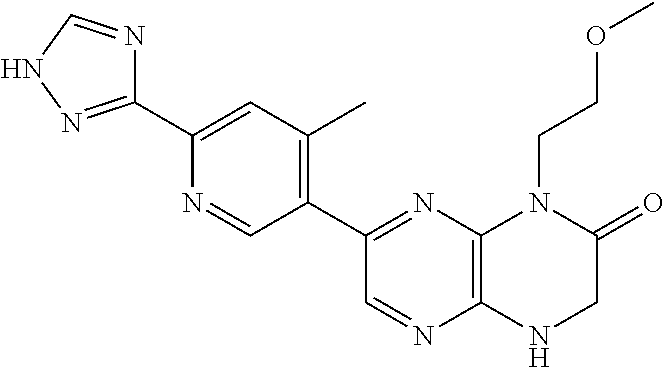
C1(C2=NC3=C(N=C2)NCC(=O)N3CCOC)=C(C)C=C(C2=NNC=N2)N=C1
